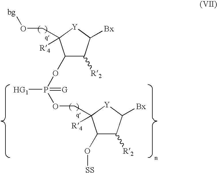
C1([R2])C(OP(OCC2([R4])C(O[SS])C([R2])C([Bx])[Y]2)([HG1])=[G])C(CO[bg])([R4])[Y]C1[Bx]
